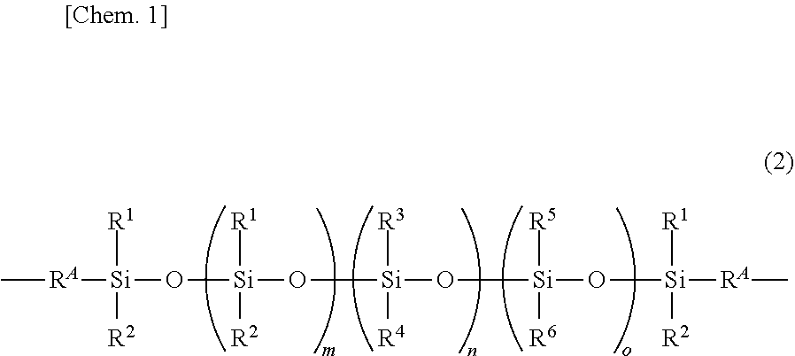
C[RA][Si](O[Si]([R1])([R2])O[Si]([R3])([R4])O[Si]([R5])([R6])O[Si]([R1])([R2])[RA]C)([R1])[R2]
